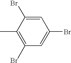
C1(Br)=CC(Br)=CC(Br)=C1C
